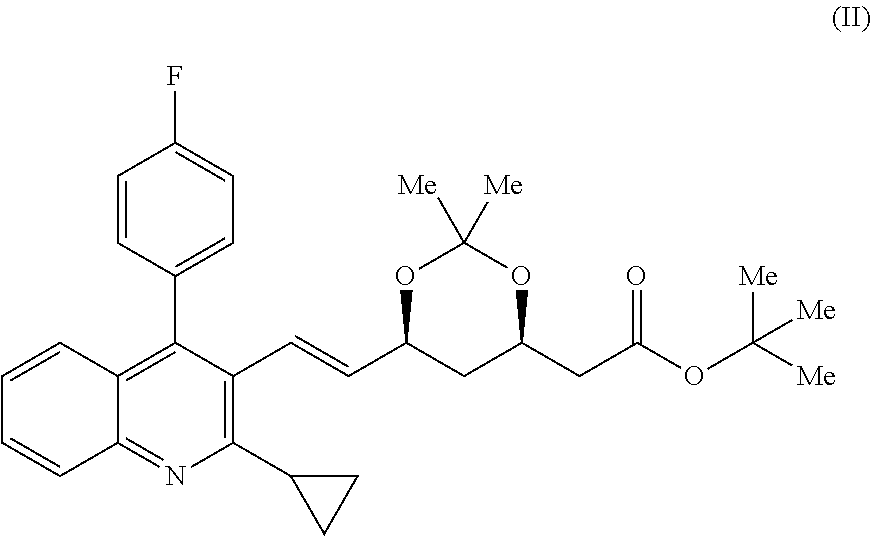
C12=C(C3=CC=C(F)C=C3)C(C=CC3CC(CC(OC([Me])([Me])[Me])=O)OC([Me])([Me])O3)=C(C3CC3)N=C1C=CC=C2
